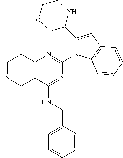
C12=C(C(NCC3=CC=CC=C3)=NC(N3C(C4COCCN4)=CC4=C3C=CC=C4)=N1)CNCC2
